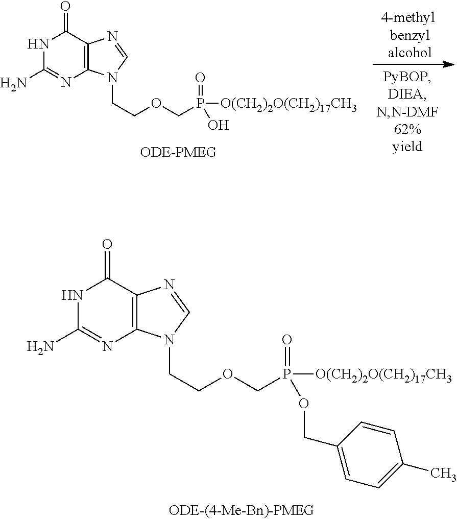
N1C(N)=NC2=C(C1=O)N=CN2CCOCP([O(CH2)2O(CH2)17CH3])(=O)O.N1C(N)=NC2=C(C1=O)N=CN2CCOCP([O(CH2)2O(CH2)17CH3])(OCC1=CC=C(C)C=C1)=O
